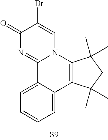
C12=CC=CC=C1C1=C(N3C2=NC(=O)C(Br)=C3)C(C)(C)CC1(C)C
